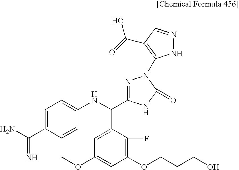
C(C1=CC=C(NC(C2=CC(OC)=CC(OCCCO)=C2F)C2=NN(C3=C(C(O)=O)C=NN3)C(=O)N2)C=C1)(=N)N
